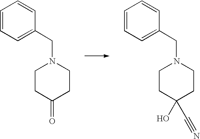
C1=CC=C(CN2CCC(=O)CC2)C=C1.C1=CC=C(CN2CCC(O)(C#N)CC2)C=C1
